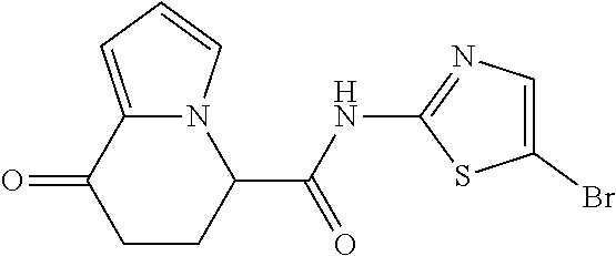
N12C(=CC=C1)C(=O)CCC2C(NC1=NC=C(Br)S1)=O
